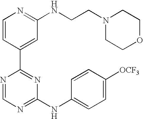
C1=CC(C2=NC(NC3=CC=C([OCF3])C=C3)=NC=N2)=CC(NCCN2CCOCC2)=N1
